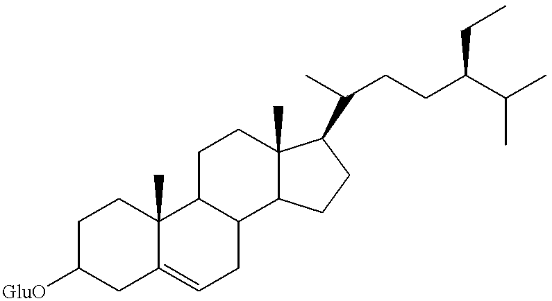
C1C([GluO])CC2=CCC3C(C2(C)C1)CCC1(C)C3CCC1C(CCC(C(C)C)CC)C
